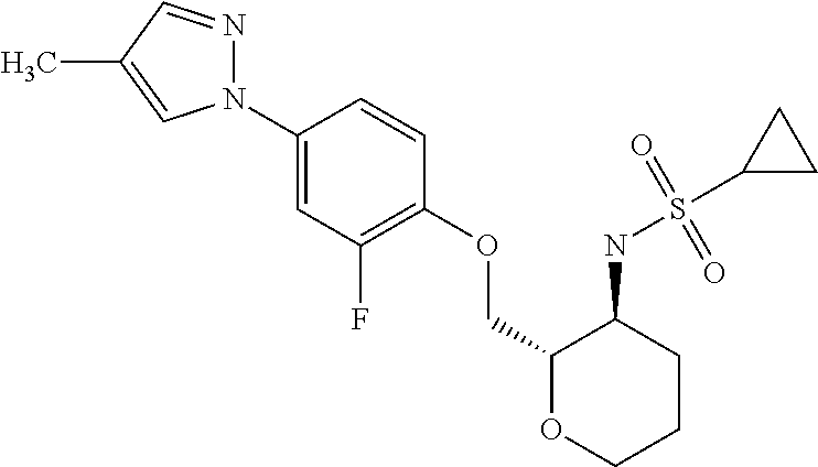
N1(C2=CC(F)=C(OCC3OCCCC3NS(=O)(=O)C3CC3)C=C2)N=CC(C)=C1
